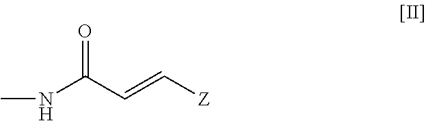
O=C(C=C[Z])NC
